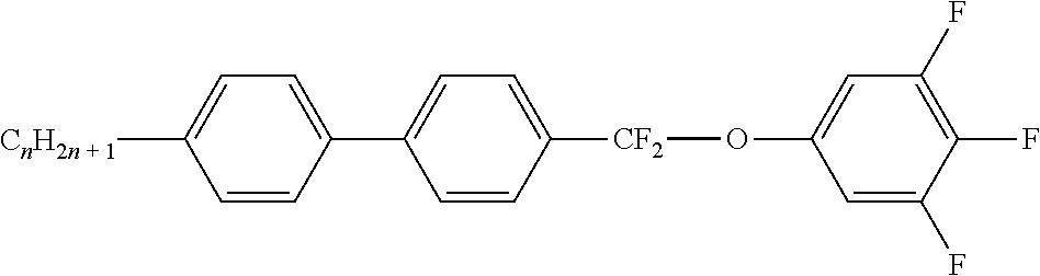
C1=CC(C2=CC=C([CF2]OC3=CC(F)=C(F)C(F)=C3)C=C2)=CC=C1[CnH2n + 1]
